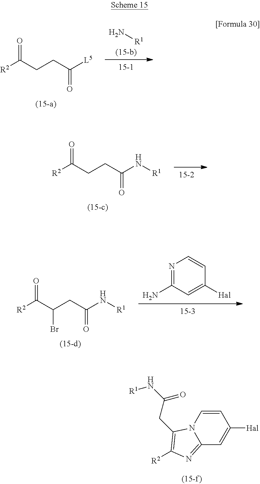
[R2]C(CCC([L5])=O)=O.N[R1].[R2]C(CCC(N[R1])=O)=O.[R2]C(C(CC(N[R1])=O)Br)=O.N1=C(N)C=C([Hal])C=C1.C1=CN2C(=NC([R2])=C2CC(N[R1])=O)C=C1[Hal]
